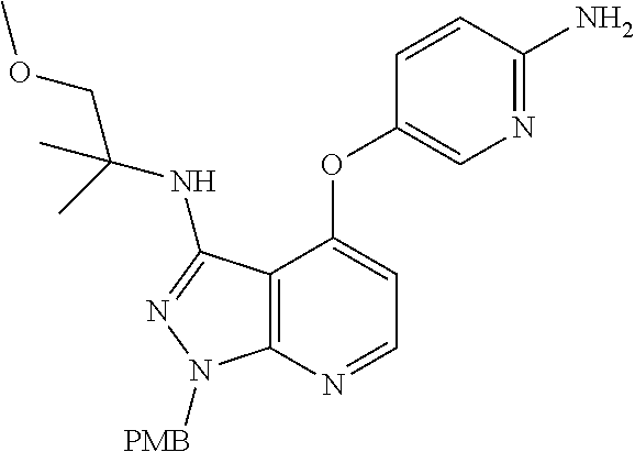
C12=C(N=CC=C1OC1=CN=C(N)C=C1)N([PMB])N=C2NC(COC)(C)C
